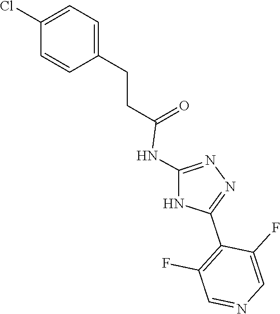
N1=C(NC(CCC2=CC=C(Cl)C=C2)=O)NC(C2=C(F)C=NC=C2F)=N1
